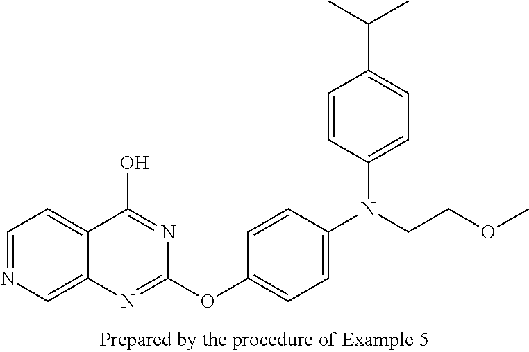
C1=NC=C2C(=C1)C(O)=NC(OC1=CC=C(N(CCOC)C3=CC=C(C(C)C)C=C3)C=C1)=N2
